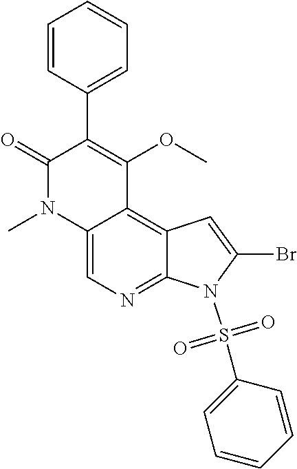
C12=CN=C3C(=C1C(OC)=C(C1=CC=CC=C1)C(=O)N2C)C=C(Br)N3S(C1=CC=CC=C1)(=O)=O
